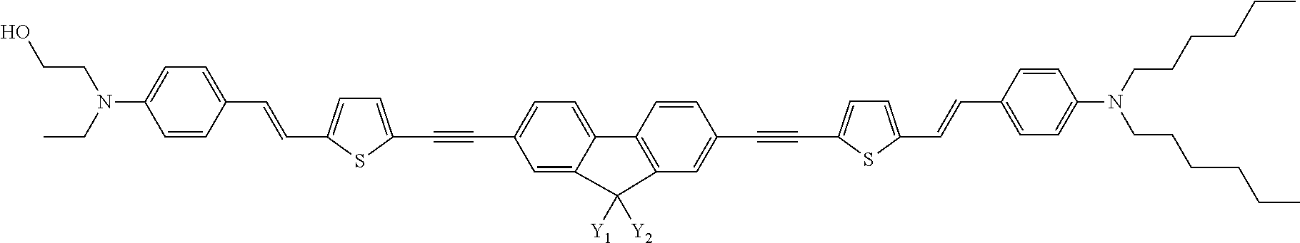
C1=C(C#CC2=CC=C3C(=C2)C([Y1])([Y2])C2=C3C=CC(C#CC3=CC=C(C=CC4=CC=C(N(CCCCCC)CCCCCC)C=C4)S3)=C2)SC(C=CC2=CC=C(N(CC)CCO)C=C2)=C1
